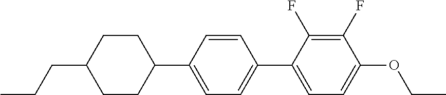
C1(F)=C(F)C(OCC)=CC=C1C1=CC=C(C2CCC(CCC)CC2)C=C1
